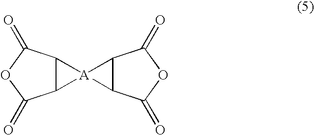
[A]12(C3C1C(=O)OC3=O)C1C2C(=O)OC1=O
